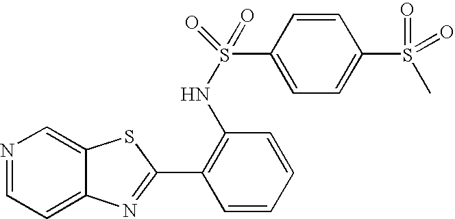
C12=CC=NC=C1SC(C1=C(NS(C3=CC=C(S(C)(=O)=O)C=C3)(=O)=O)C=CC=C1)=N2
